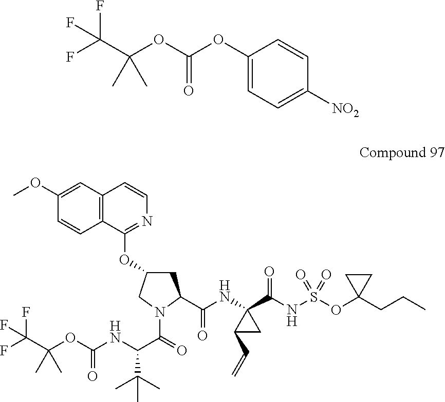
C1(OC(OC(C(F)(F)F)(C)C)=O)=CC=C([NO2])C=C1.C12=C(C=C(OC)C=C1)C=CN=C2OC1CC(C(NC2(C(NS(OC3(CCC)CC3)(=O)=O)=O)C(C=C)C2)=O)N(C(=O)C(NC(OC(C(F)(F)F)(C)C)=O)C(C)(C)C)C1
